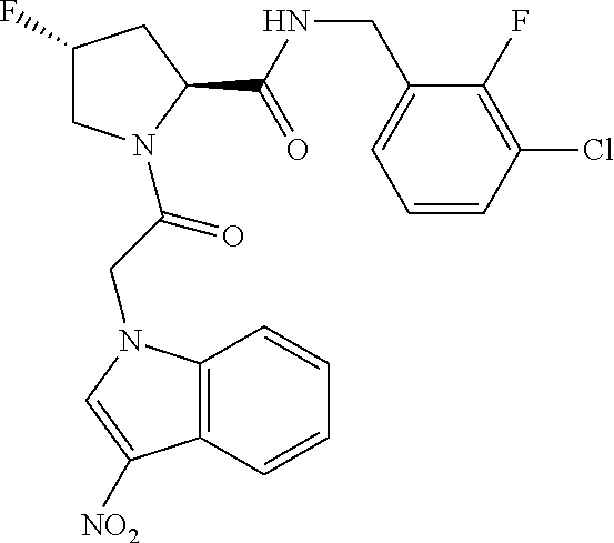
C1(F)CN(C(CN2C3=C(C=CC=C3)C([NO2])=C2)=O)C(C(NCC2=CC=CC(Cl)=C2F)=O)C1
